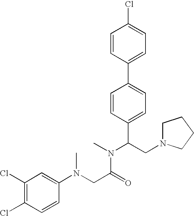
C1(Cl)=C(Cl)C=CC(N(CC(=O)N(C)C(CN2CCCC2)C2=CC=C(C3=CC=C(Cl)C=C3)C=C2)C)=C1
